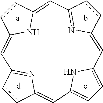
C1=C2N=C(C=C3NC(=CC4=NC(=CC5=CC=C1N5)cc4)cc3)cc2
